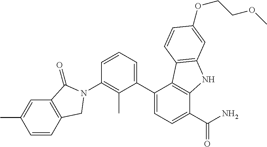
C1=CC2=C(C=C1C)C(=O)N(C1=C(C)C(C3=CC=C(C(=O)N)C4=C3C3=C(N4)C=C(OCCOC)C=C3)=CC=C1)C2
